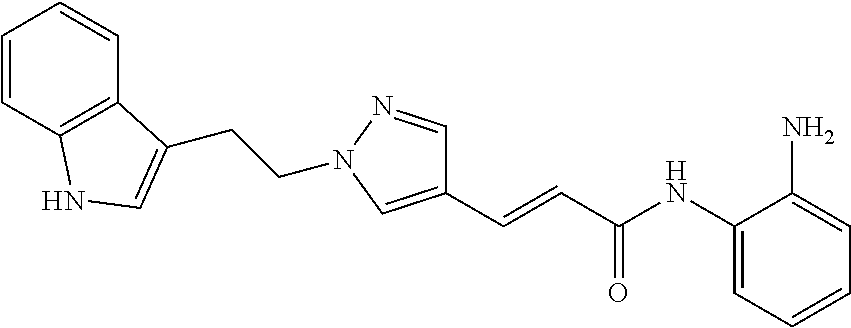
C1(C=CC(NC2=CC=CC=C2N)=O)=CN(CCC2=CNC3=C2C=CC=C3)N=C1
